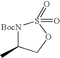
[BocN]1C(C)COS1(=O)=O
